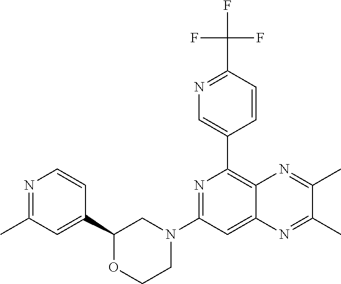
C1(C2=CN=C(C(F)(F)F)C=C2)=C2C(=CC(N3CCOC(C4=CC(C)=NC=C4)C3)=N1)N=C(C)C(C)=N2
